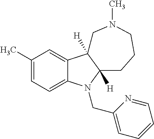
C1(C)=CC=C2C(=C1)C1([H])C([H])(N2CC2=CC=CC=N2)CCCN(C)C1
